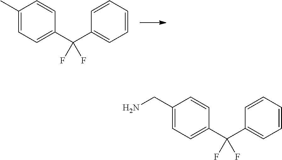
C1(C)=CC=C(C(C2=CC=CC=C2)(F)F)C=C1.C1(CN)=CC=C(C(C2=CC=CC=C2)(F)F)C=C1
